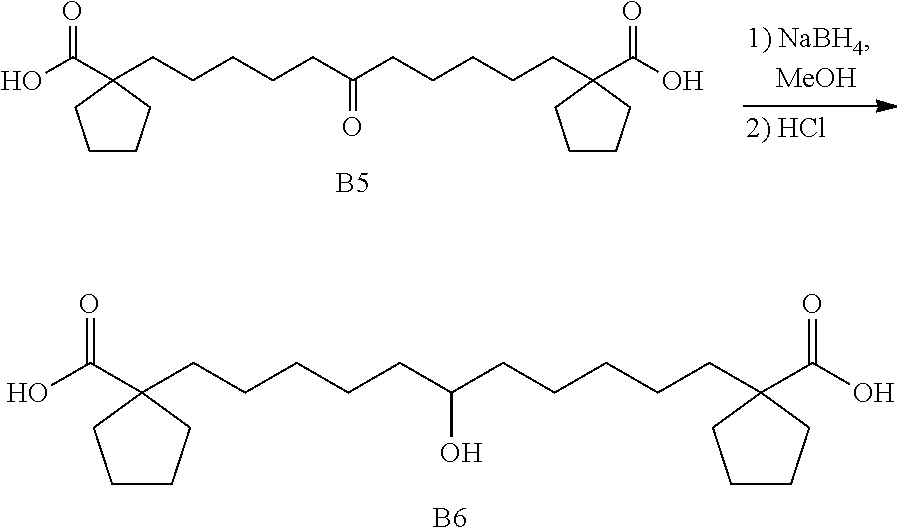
OC(C1(CCCCCC(CCCCCC2(C(O)=O)CCCC2)O)CCCC1)=O.[B6].OC(C1(CCCCCC(CCCCCC2(C(O)=O)CCCC2)=O)CCCC1)=O.[B5]
